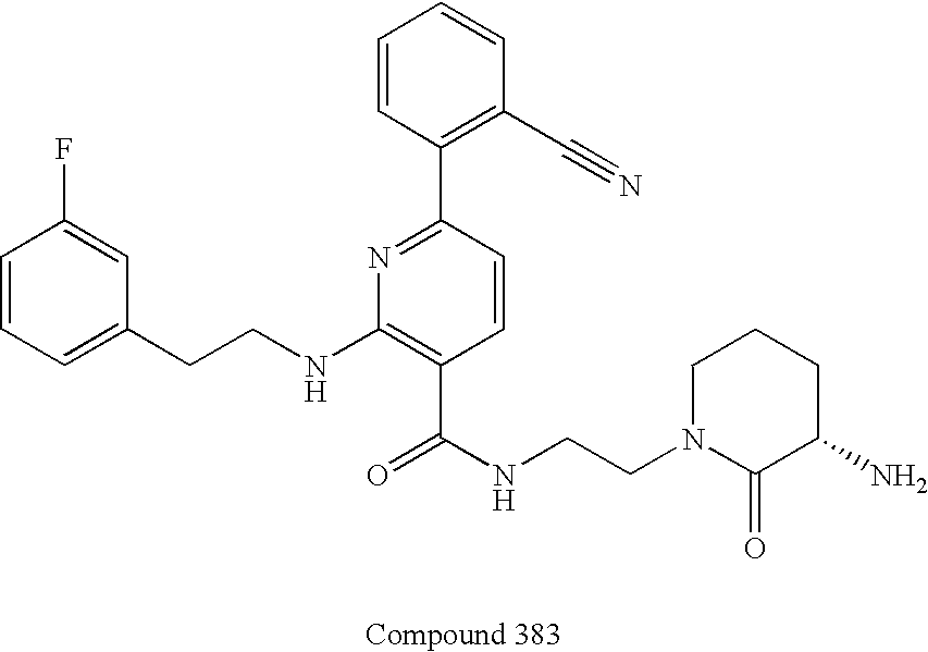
C1=CC=C(CCNC2=C(C(NCCN3C(=O)C(N)CCC3)=O)C=CC(C3=C(C#N)C=CC=C3)=N2)C=C1F
